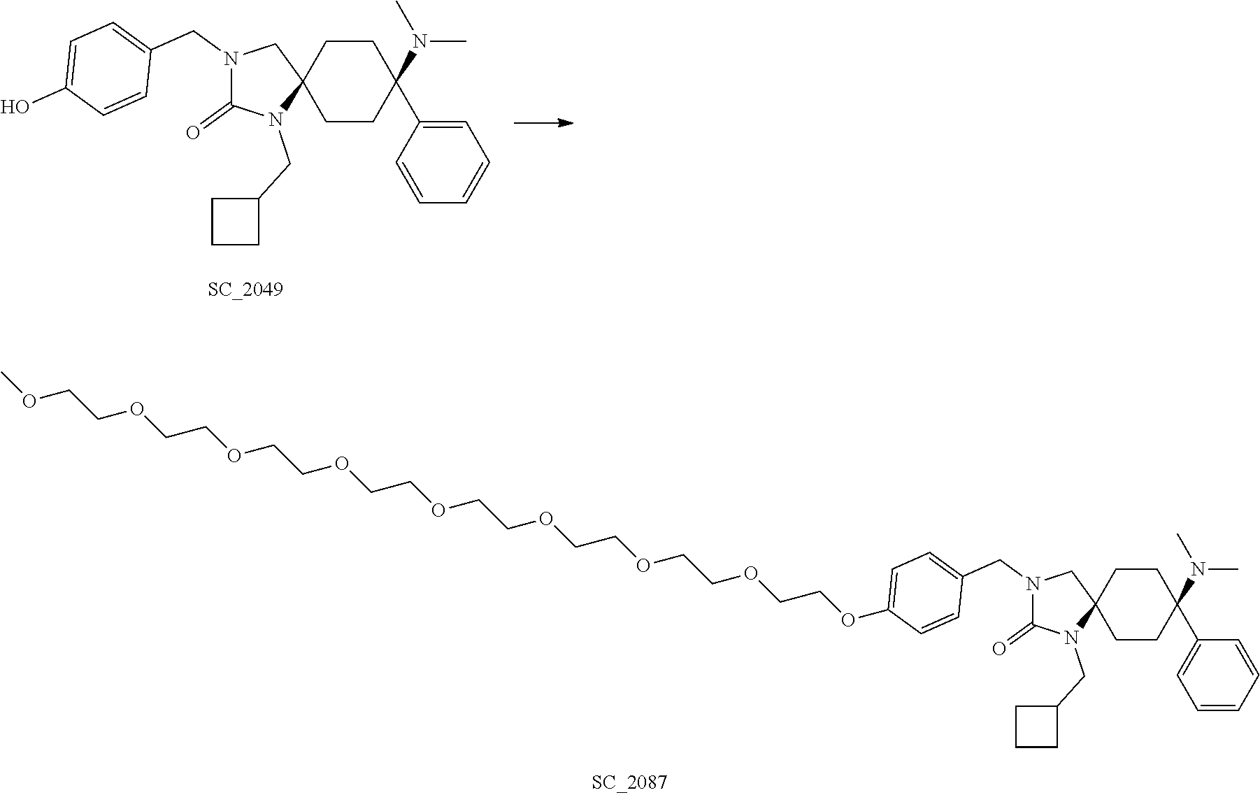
N1(CC2=CC=C(O)C=C2)C(=O)N(CC2CCC2)C2(C1)CCC(C1=CC=CC=C1)(N(C)C)CC2.N1(CC2=CC=C(OCCOCCOCCOCCOCCOCCOCCOCCOC)C=C2)C(=O)N(CC2CCC2)C2(C1)CCC(C1=CC=CC=C1)(N(C)C)CC2
